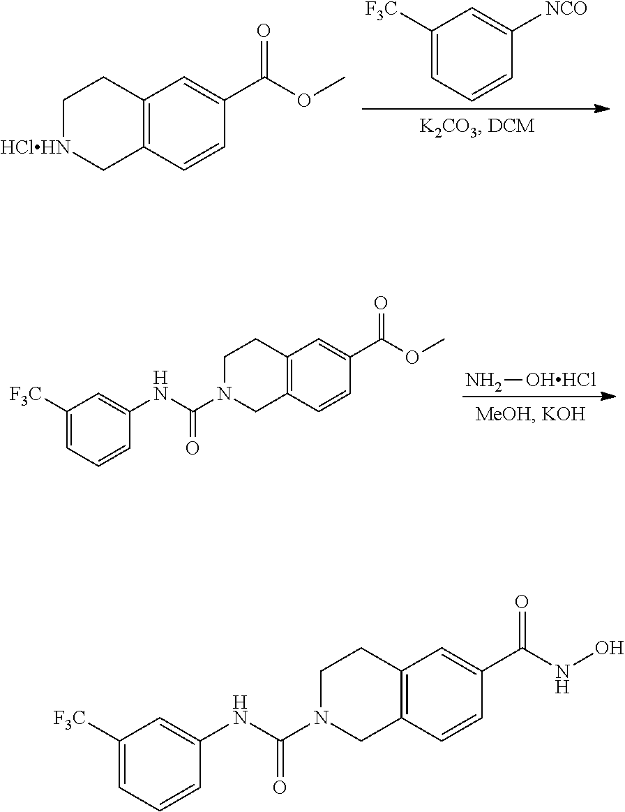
C1([F3C])=CC=CC([NCO])=C1.C12=C(C=CC(C(OC)=O)=C1)C[HClHN]CC2.N[OHHCl].C12=C(C=CC(C(OC)=O)=C1)CN(C(NC1=CC([F3C])=CC=C1)=O)CC2.C12=C(C=CC(C(NO)=O)=C1)CN(C(NC1=CC([F3C])=CC=C1)=O)CC2
